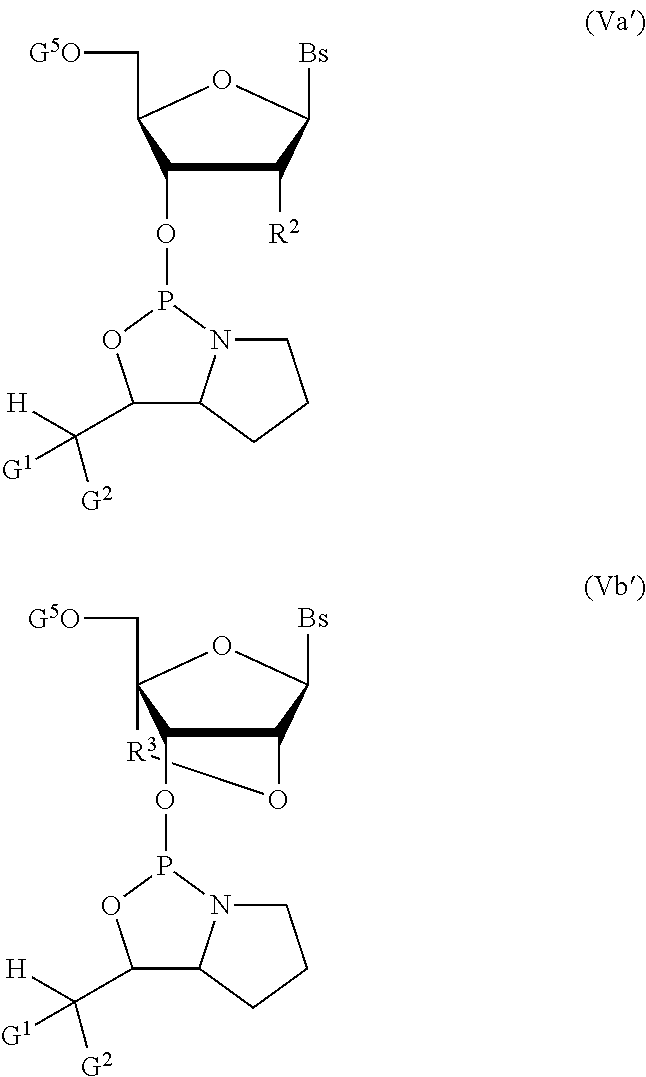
C1(OP2N3C(C(C([H])([G1])[G2])O2)CCC3)C([R2])C([Bs])OC1C[G5O].O1C2C(OP3N4C(C(C([H])([G1])[G2])O3)CCC4)C(C[G5O])(OC2[Bs])[R3]1
